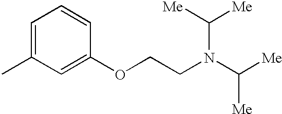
C1=C(C)C=C(OCCN(C([Me])[Me])C([Me])[Me])C=C1
